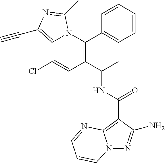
C12=C(C#C)N=C(C)N1C(C1=CC=CC=C1)=C(C(C)NC(=O)C1=C3N(N=C1N)C=CC=N3)C=C2Cl
